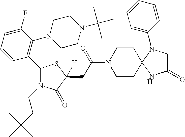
C1(C2=C(N3CCN(C(C)(C)C)CC3)C(F)=CC=C2)N(CCC(C)(C)C)C(=O)C(CC(N2CCC3(CC2)NC(=O)CN3C2=CC=CC=C2)=O)([H])S1.[H]
